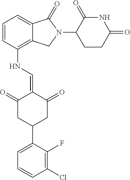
C1=CC(NC=C2C(=O)CC(C3=CC=CC(Cl)=C3F)CC2=O)=C2C(=C1)C(=O)N(C1CCC(=O)NC1=O)C2
